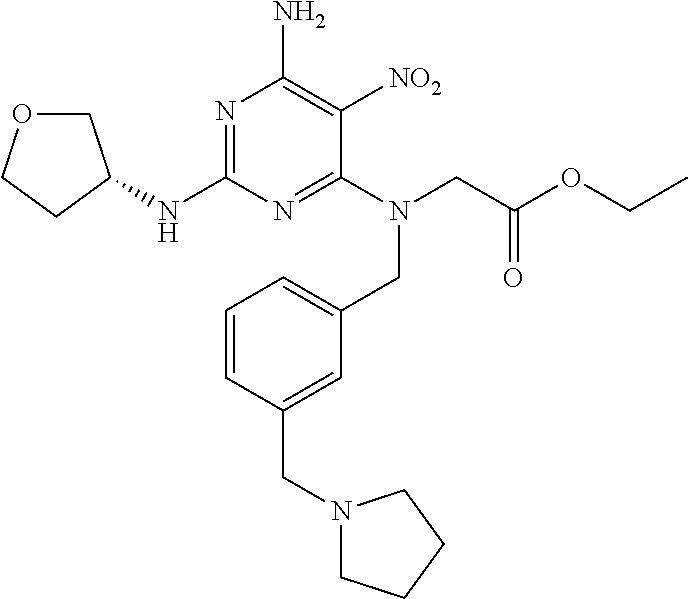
N1=C(NC2COCC2)N=C(N(CC(OCC)=O)CC2=CC=CC(CN3CCCC3)=C2)C([NO2])=C1N
